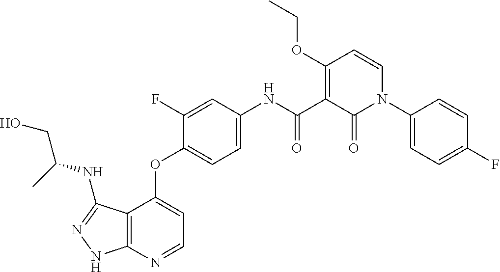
C12=C(N=CC=C1OC1=CC=C(NC(C3=C(OCC)C=CN(C4=CC=C(F)C=C4)C3=O)=O)C=C1F)NN=C2NC(CO)C
